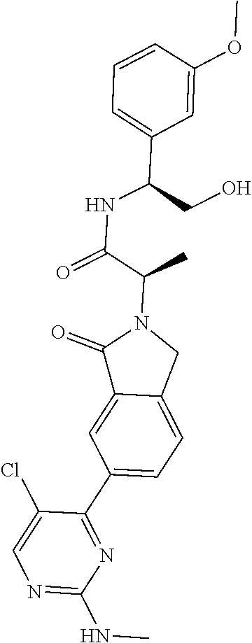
N1=C(NC)N=C(C2=CC=C3C(=C2)C(=O)N(C(C(NC(CO)C2=CC=CC(OC)=C2)=O)C)C3)C(Cl)=C1
